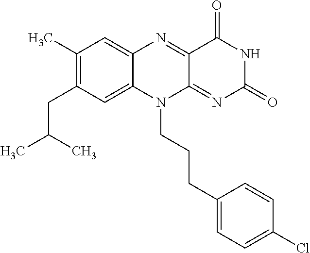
C1(C)=C(CC(C)C)C=C2C(=C1)N=C1C(=NC(=O)NC1=O)N2CCCC1=CC=C(Cl)C=C1
